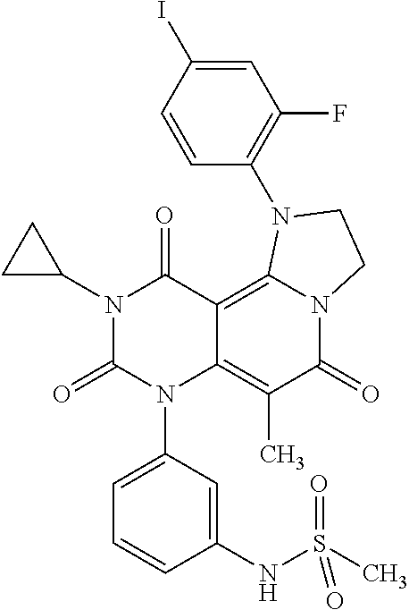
N1(C2CC2)C(=O)N(C2=CC=CC(NS(C)(=O)=O)=C2)C2=C(C)C(=O)N3C(=C2C1=O)N(C1=C(F)C=C(I)C=C1)CC3
